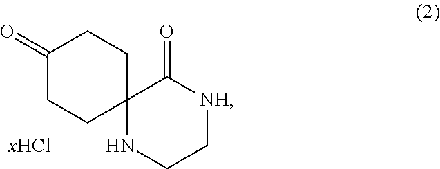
C12(NCC[NH]C1=O)CCC(=O)CC2
